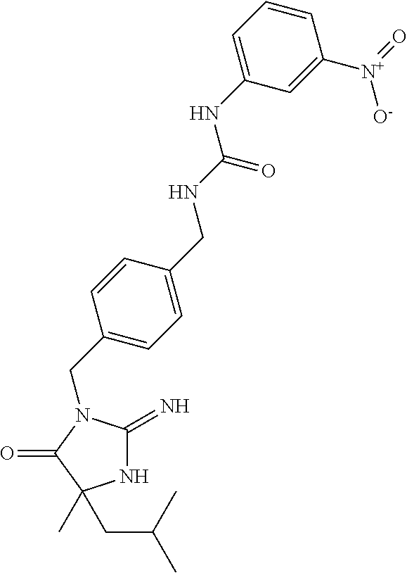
N1C(=N)N(CC2=CC=C(CNC(=O)NC3=CC=CC([N+](=O)[O-])=C3)C=C2)C(=O)C1(C)CC(C)C
